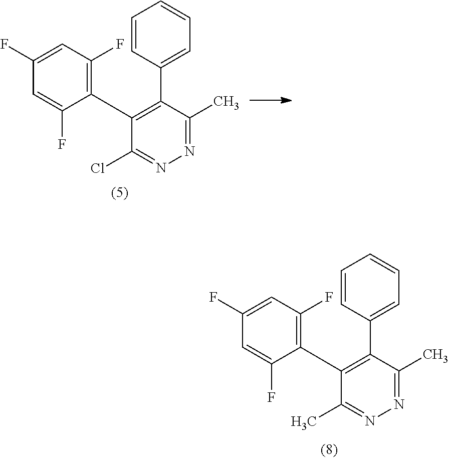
C1(F)=CC(F)=C(C2=C(C3=CC=CC=C3)C(C)=NN=C2C)C(F)=C1.C1(F)=CC(F)=C(C2=C(C3=CC=CC=C3)C(C)=NN=C2Cl)C(F)=C1
